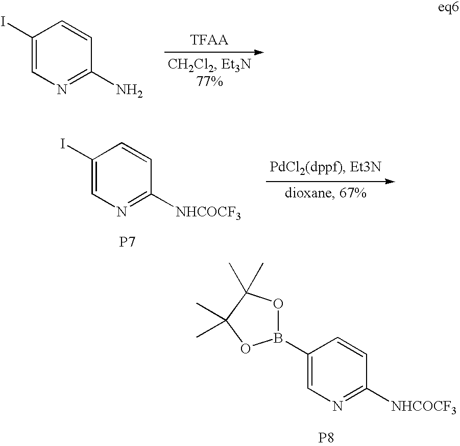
C1(I)=CN=C(N)C=C1.C1=C(B2OC(C)(C)C(C)(C)O2)C=CC([NHCOCF3])=N1.[P8].C1(I)=CN=C([NHCOCF3])C=C1.[P7]
